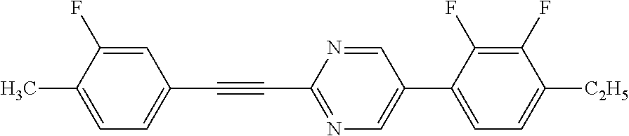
C1=C(F)C(C)=CC=C1C#CC1=NC=C(C2=CC=C([C2H5])C(F)=C2F)C=N1
